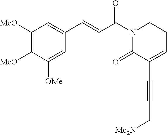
C1([MeO])=C([MeO])C([OMe])=CC(C=CC(N2C(=O)C(C#CC[Me2N])=CCC2)=O)=C1
